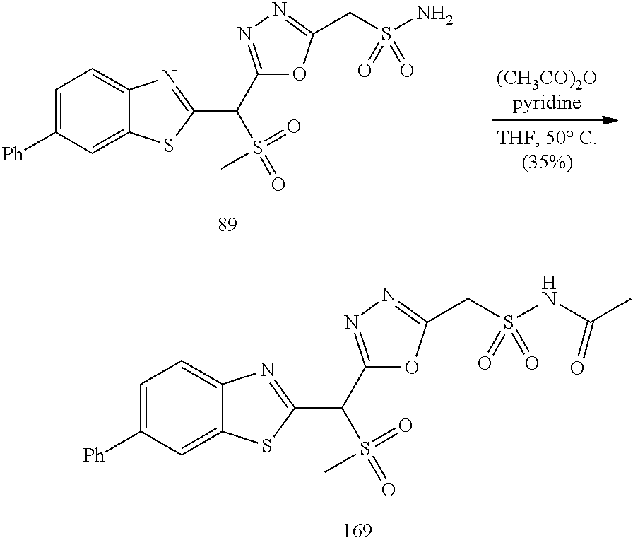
C1=C([Ph])C=C2C(=C1)N=C(C(C1=NN=C(CS(NC(C)=O)(=O)=O)O1)S(=O)(C)=O)S2.C1=C([Ph])C=C2C(=C1)N=C(C(C1=NN=C(CS(N)(=O)=O)O1)S(=O)(C)=O)S2
